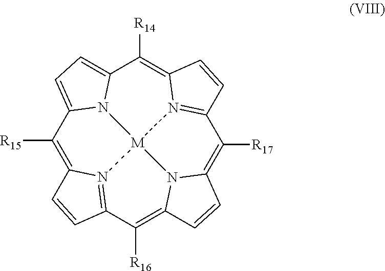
C1([R15])=C2N3=C(C([R16])=C4N5C(=C([R17])C6=N7C(=C([R14])C8=CC=C1N8[M]753)C=C6)C=C4)C=C2
